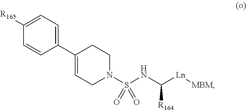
C1([R165])=CC=C(C2=CCN(S(NC([Ln][MBM])[R164])(=O)=O)CC2)C=C1
